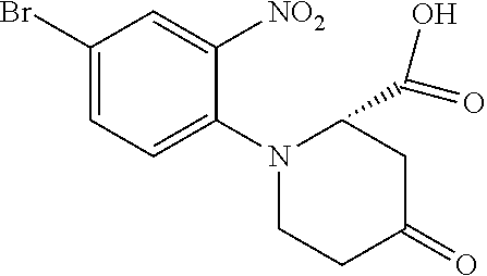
C1(Br)=CC=C(N2CCC(=O)CC2C(O)=O)C([NO2])=C1
